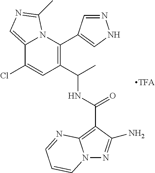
C12=CN=C(C)N1C(C1=CNN=C1)=C(C(C)NC(=O)C1=C3N(N=C1N)C=CC=N3)C=C2Cl
